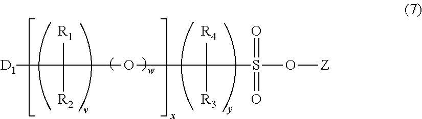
[D1]C(OC(S(O[Z])(=O)=O)([R4])[R3])([R1])[R2]
